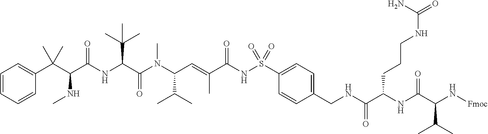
N(CC1=CC=C(S(NC(C(=CC(N(C(C(NC(C(C(C2=CC=CC=C2)(C)C)NC)=O)C(C)(C)C)=O)C)C(C)C)C)=O)(=O)=O)C=C1)C(C(NC(C(N[Fmoc])C(C)C)=O)CCCNC(=O)N)=O
